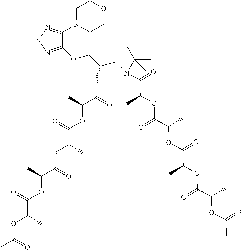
C1(OCC(CN(C(C(OC(C(OC(C(C)OC(C(C)OC(=O)C)=O)=O)C)=O)C)=O)C(C)(C)C)OC(C(C)OC(C(C)OC(C(C)OC(=O)C(C)OC(C)=O)=O)=O)=O)=NSN=C1N1CCOCC1
